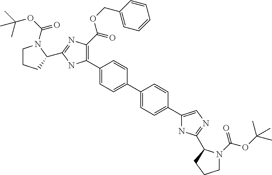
C1(C2=C(C(=O)OCC3=CC=CC=C3)N=C(C3CCCN3C(OC(C)(C)C)=O)N2)=CC=C(C2=CC=C(C3=CN=C(C4N(C(OC(C)(C)C)=O)CCC4)N3)C=C2)C=C1
